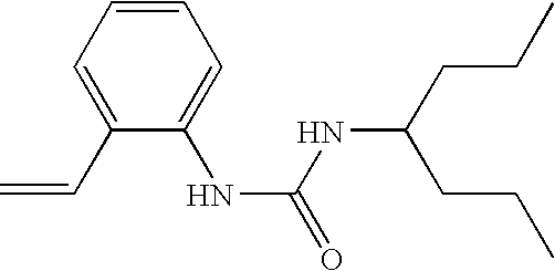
C1(NC(=O)NC(CCC)CCC)=CC=CC=C1C=C
